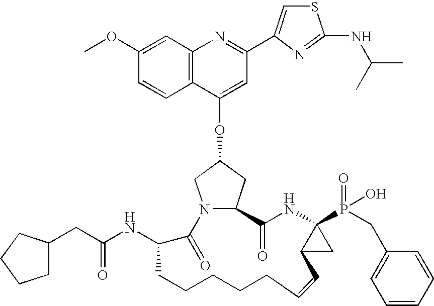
C12=C(C=C(OC)C=C1)N=C(C1=CSC(NC(C)C)=N1)C=C2OC1CN2C(C1)C(=O)NC1(P(=O)(O)CC3=CC=CC=C3)C(C1)C=CCCCCCC(NC(=O)CC1CCCC1)C2=O
